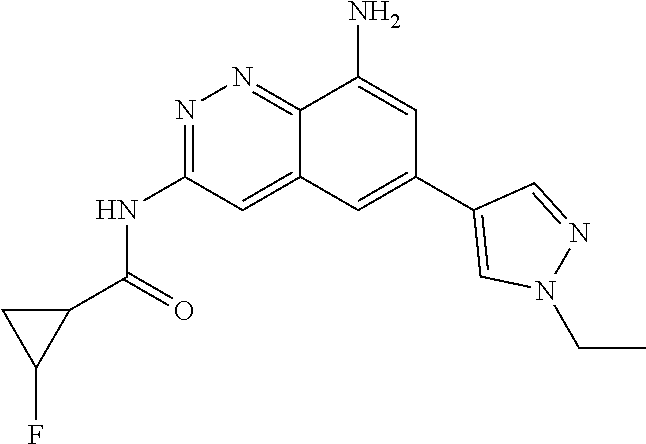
C1C(F)C1C(=O)NC1=NN=C2C(=C1)C=C(C1=CN(CC)N=C1)C=C2N
